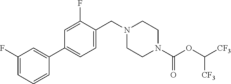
N1(CC2=CC=C(C3=CC(F)=CC=C3)C=C2F)CCN(C(OC([CF3])[CF3])=O)CC1
